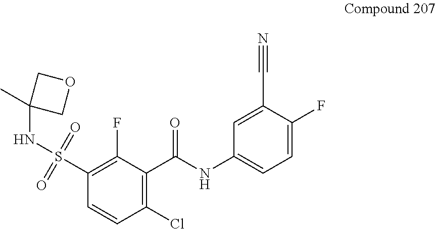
C1(C(NC2=CC=C(F)C(C#N)=C2)=O)=C(Cl)C=CC(S(NC2(C)COC2)(=O)=O)=C1F
